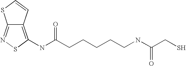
C12=NSC(NC(CCCCCNC(CS)=O)=O)=C1C=CS2
